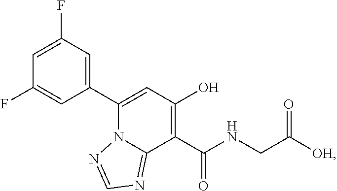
C1(C2=CC(F)=CC(F)=C2)=CC(O)=C(C(NCC([OH])=O)=O)C2=NC=NN12
